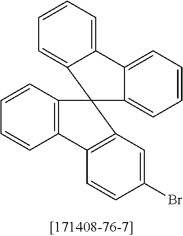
C1=CC=C2C(=C1)C1=CC=CC=C1C21C2=C(C=CC=C2)C2=C1C=C(Br)C=C2
